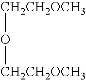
[CH2CH2OCH3]O[CH2CH2OCH3]
